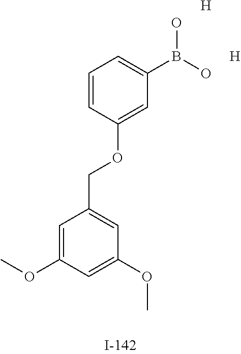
COC1=CC(COC2=CC(B(O)O)=CC=C2)=CC(OC)=C1.[H].[H]
